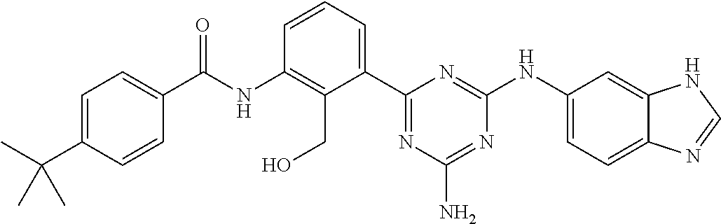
C(NC1=C(CO)C(C2=NC(N)=NC(NC3=CC=C4C(=C3)NC=N4)=N2)=CC=C1)(=O)C1=CC=C(C(C)(C)C)C=C1
